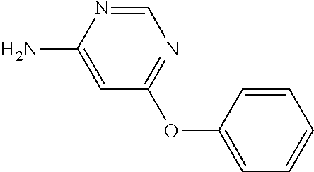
NC1=CC(OC2=CC=CC=C2)=NC=N1
